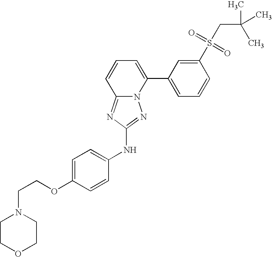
N12C(=NC(NC3=CC=C(OCCN4CCOCC4)C=C3)=N1)C=CC=C2C1=CC=CC(S(=O)(=O)CC(C)(C)C)=C1
